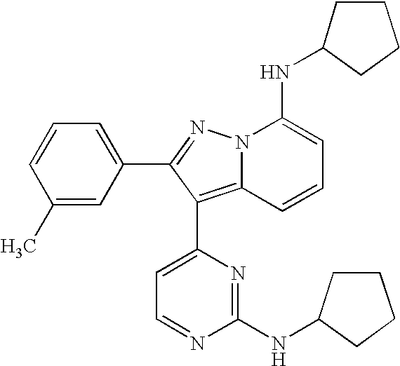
C1(C)=CC(C2=NN3C(=C2C2=CC=NC(NC4CCCC4)=N2)C=CC=C3NC2CCCC2)=CC=C1
